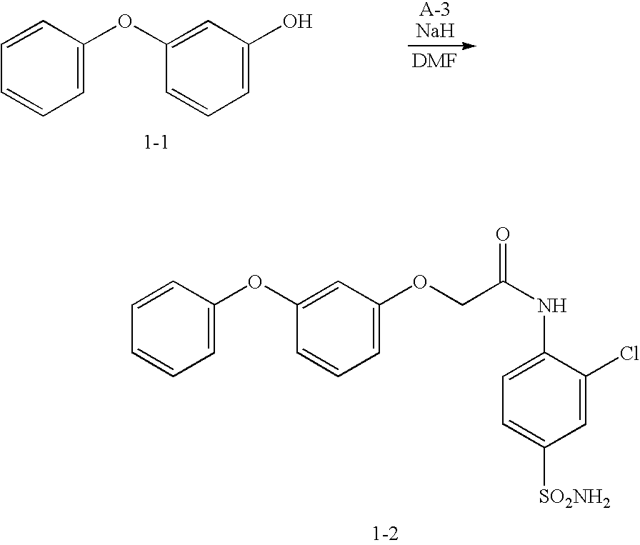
C1=CC(OC2=CC(OCC(NC3=CC=C([SO2NH2])C=C3Cl)=O)=CC=C2)=CC=C1.C1=CC=C(OC2=CC(O)=CC=C2)C=C1
